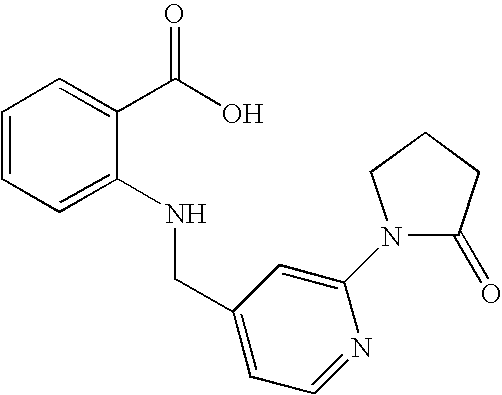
C1=CC=C(NCC2=CC=NC(N3C(=O)CCC3)=C2)C(C(O)=O)=C1
